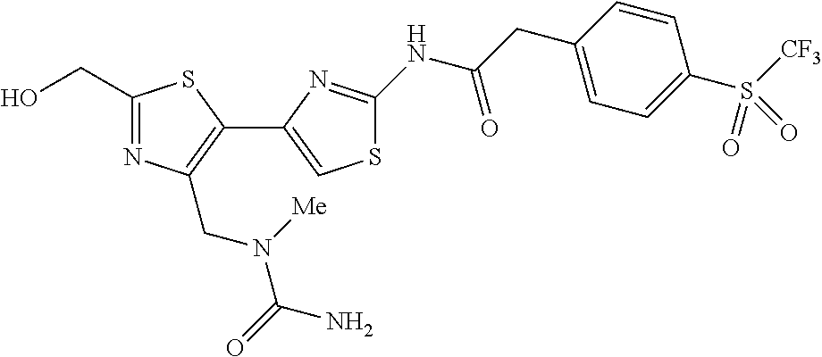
C1(CO)=NC(CN(C(=O)N)[Me])=C(C2=CSC(NC(CC3=CC=C(S(=O)([CF3])=O)C=C3)=O)=N2)S1
